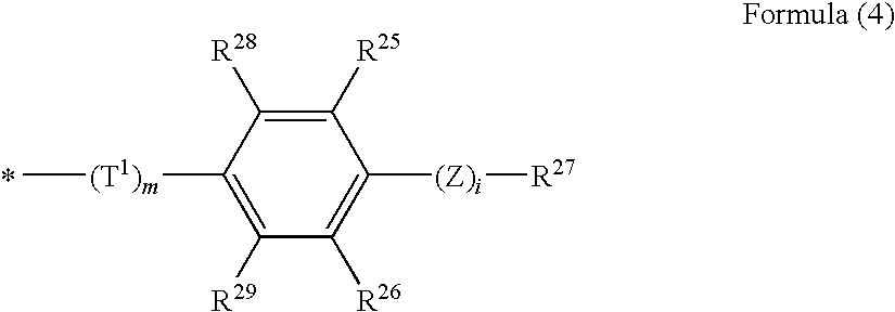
C1([R25])=C([R28])C([(T1)m]C)=C([R29])C([R26])=C1[(Z)i][R27]
